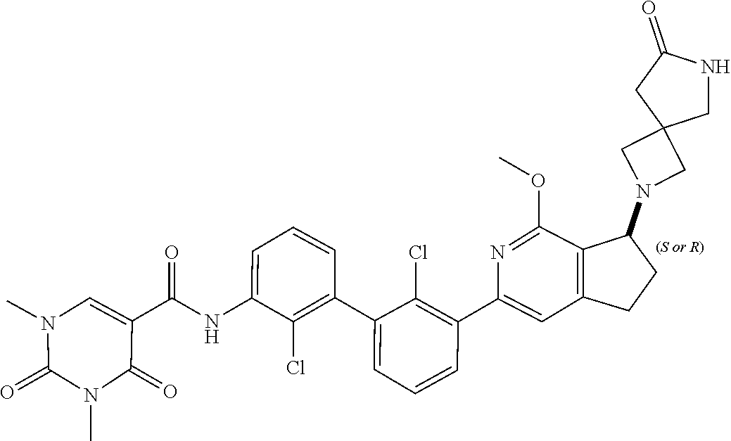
CN1C(=O)N(C)C=C(C(NC2=CC=CC(C3=CC=CC(C4=CC5=C(C(OC)=N4)C(N4CC6(C4)CNC(=O)C6)CC5)=C3Cl)=C2Cl)=O)C1=O
